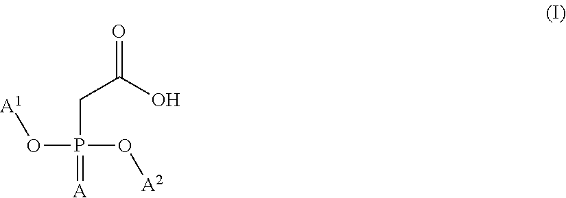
O(P(O[A2])(=[A])CC(=O)O)[A1]
